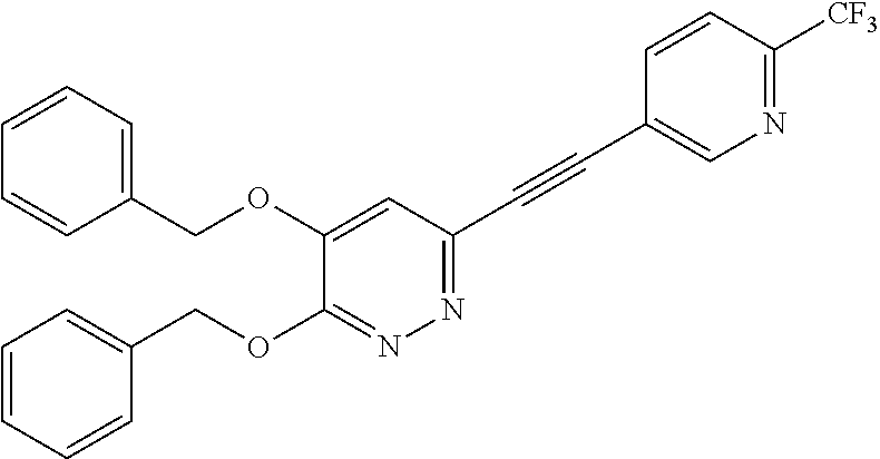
N1=C(C#CC2=CN=C([CF3])C=C2)C=C(OCC2=CC=CC=C2)C(OCC2=CC=CC=C2)=N1
